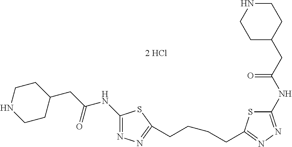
C1(NC(CC2CCNCC2)=O)=NN=C(CCCCC2=NN=C(NC(CC3CCNCC3)=O)S2)S1
